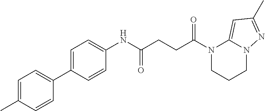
C1CN(C(CCC(NC2=CC=C(C3=CC=C(C)C=C3)C=C2)=O)=O)C2=CC(C)=NN2C1
